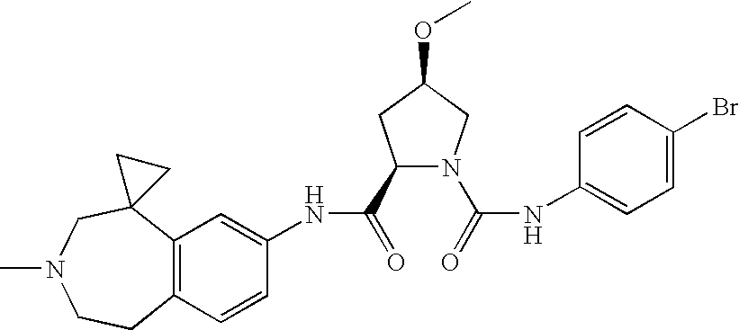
C12=C(C=CC(NC(=O)C3N(C(=O)NC4=CC=C(Br)C=C4)CC(OC)C3)=C1)CCN(C)CC21CC1
